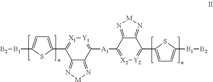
[Y1]1=C([A1]C2=[X2][Y2]=C(C3=CC=C([B1][B2])S3)C3=N[M]N=C32)C2=N[M]N=C2C(C2=CC=C([B1][B2])S2)=[X1]1
